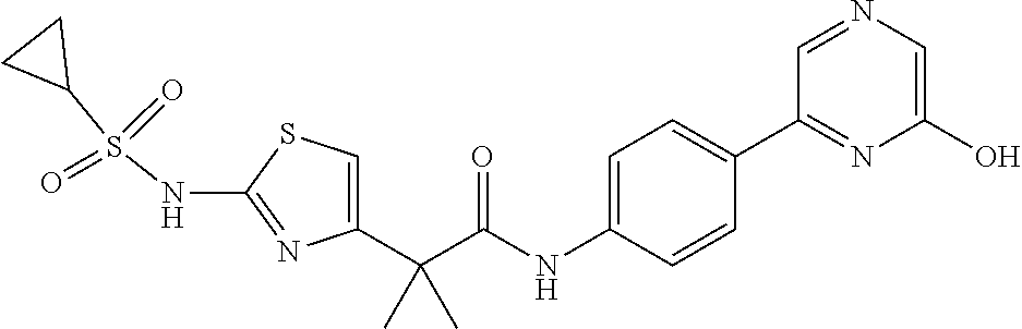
C1=C(C(C(NC2=CC=C(C3=NC(O)=CN=C3)C=C2)=O)(C)C)N=C(NS(C2CC2)(=O)=O)S1
